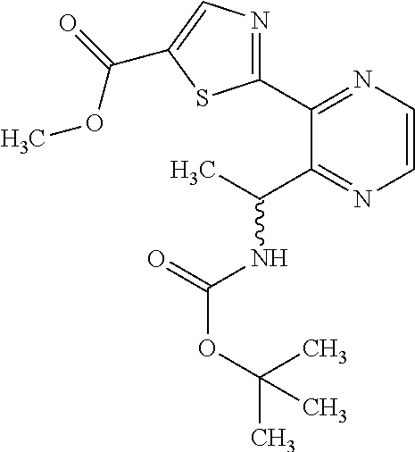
N(C(C)C1=NC=CN=C1C1=NC=C(C(=O)OC)S1)C(OC(C)(C)C)=O
